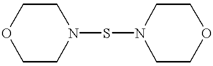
O1CCN(SN2CCOCC2)CC1
